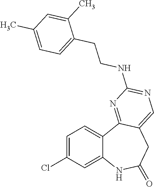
C12=CC(Cl)=CC=C1C1=NC(NCCC3=CC=C(C)C=C3C)=NC=C1CC(=O)N2
